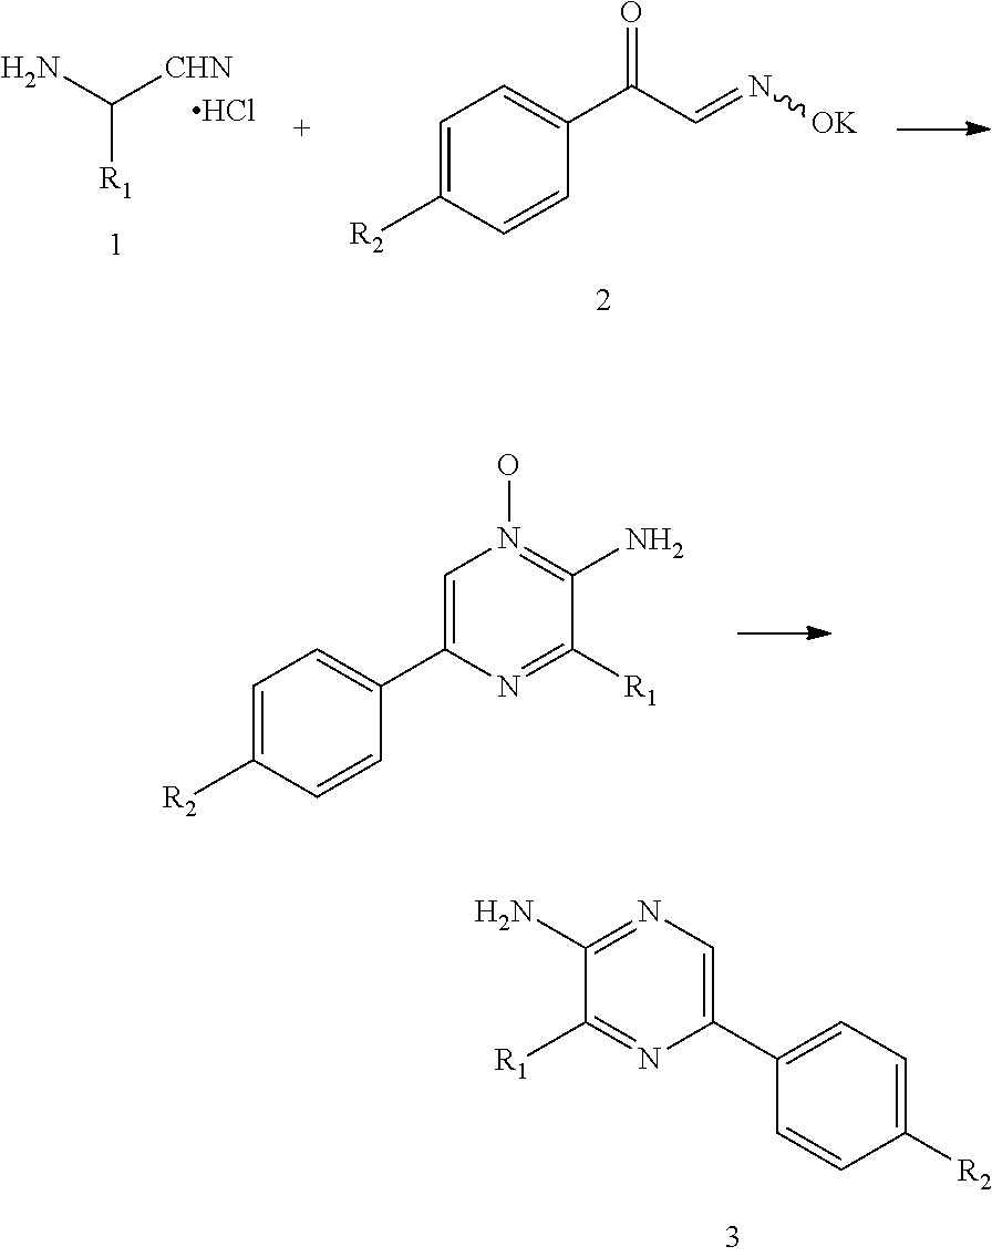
C1=C([R2])C=CC(C(C=N[OK])=O)=C1.NC([CHN])[R1].Cl.C1=C([R2])C=CC(C2=CN(O)=C(N)C([R1])=N2)=C1.C1=C([R2])C=CC(C2=CN=C(N)C([R1])=N2)=C1
